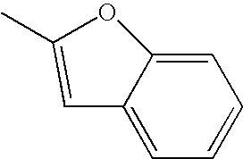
C1=C2C(=CC=C1)C=C(C)O2
